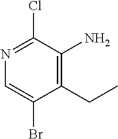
N1=C(Cl)C(N)=C(CC)C(Br)=C1
